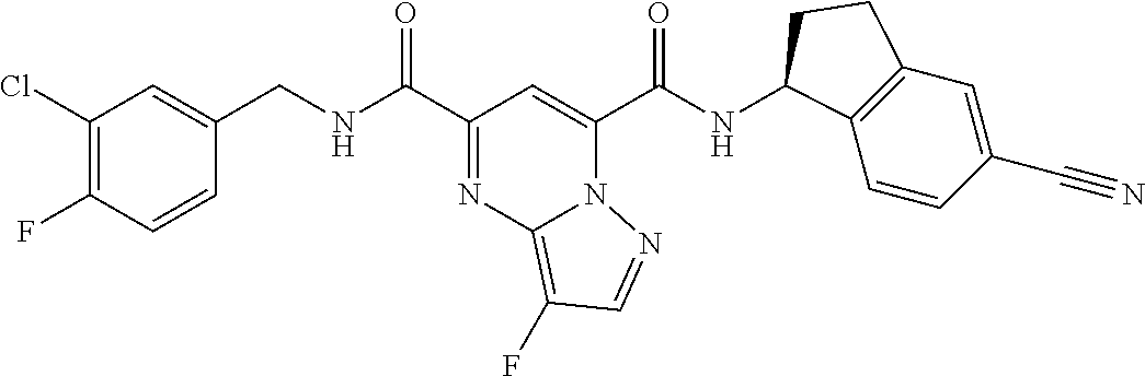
C1=CC(F)=C(Cl)C=C1CNC(=O)C1=NC2=C(F)C=NN2C(C(NC2C3=C(C=C(C#N)C=C3)CC2)=O)=C1
